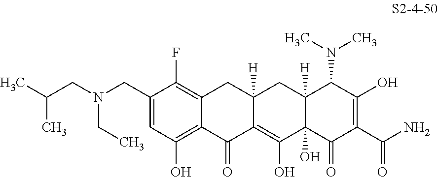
C1(CN(CC(C)C)CC)=CC(O)=C2C(=C1F)CC1([H])C(=C(O)C3(O)C([H])(C1)C(N(C)C)C(O)=C(C(=O)N)C3=O)C2=O
